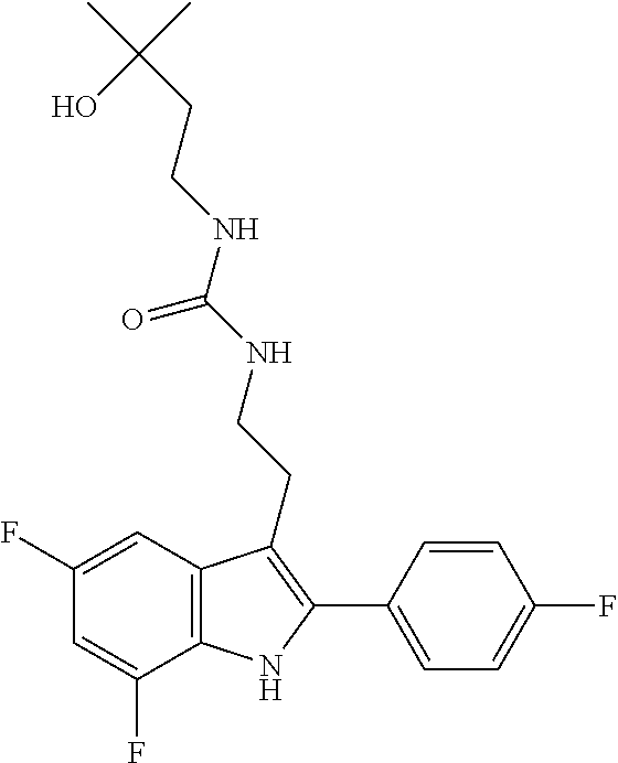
C1=C(F)C2=C(C=C1F)C(CCNC(NCCC(C)(C)O)=O)=C(C1=CC=C(F)C=C1)N2
